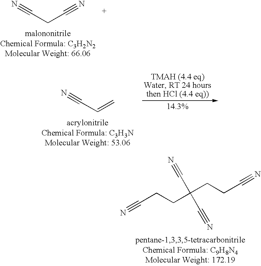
C(C#N)C#N.N#CC=C.N#CCCC(CCC#N)(C#N)C#N
